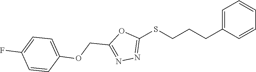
C1=C(CCCSC2=NN=C(COC3=CC=C(F)C=C3)O2)C=CC=C1
